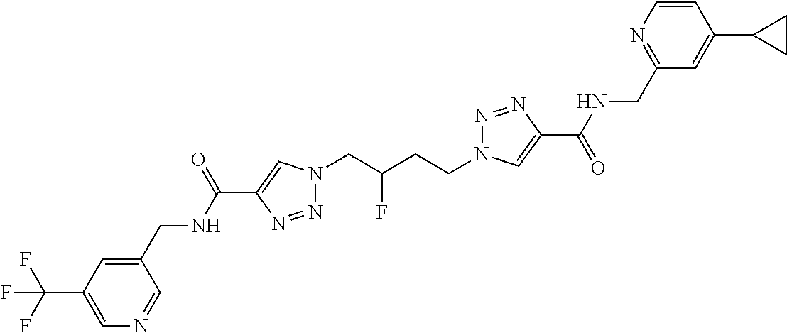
N1(CC(CCN2N=NC(C(=O)NCC3=NC=CC(C4CC4)=C3)=C2)F)N=NC(C(NCC2=CC(C(F)(F)F)=CN=C2)=O)=C1
